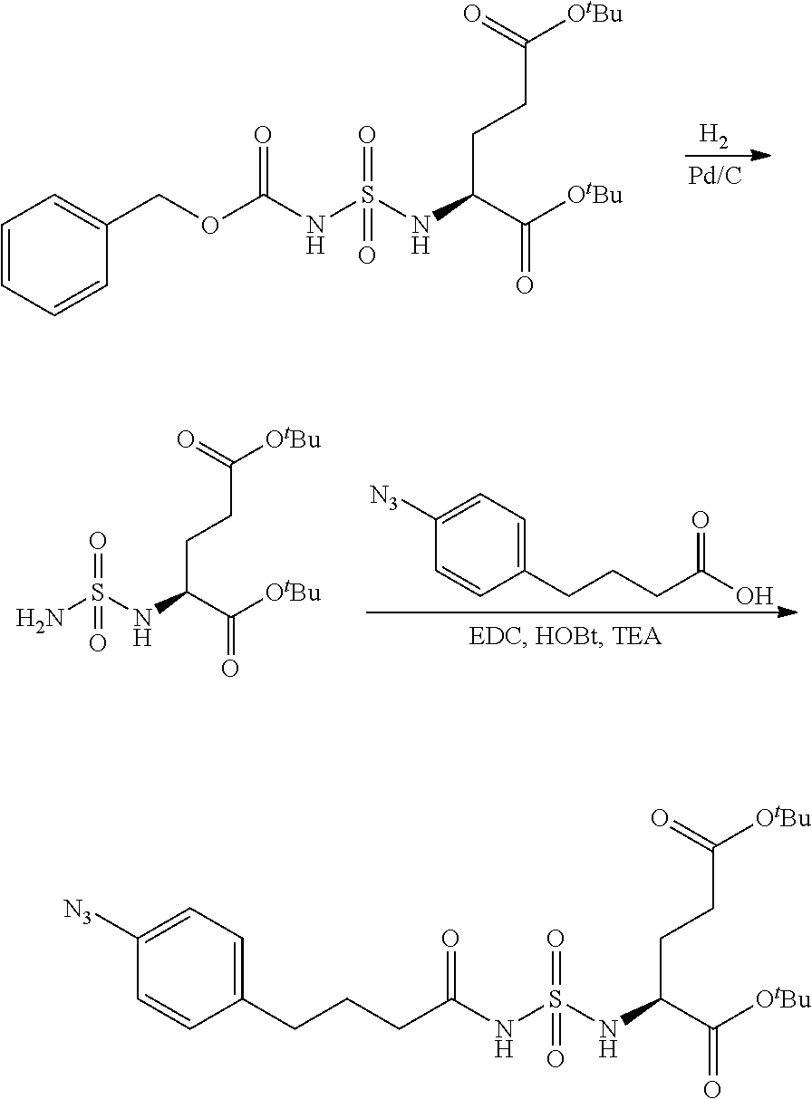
C(CCC(C(=O)[OtBu])NS(NC(OCC1=CC=CC=C1)=O)(=O)=O)(=O)[OtBu].[H2].C(CCC(C(=O)[OtBu])NS(N)(=O)=O)(=O)[OtBu].C1=CC(CCCC(O)=O)=CC=C1[N3].C(CCC(C(=O)[OtBu])NS(NC(CCCC1=CC=C([N3])C=C1)=O)(=O)=O)(=O)[OtBu]
